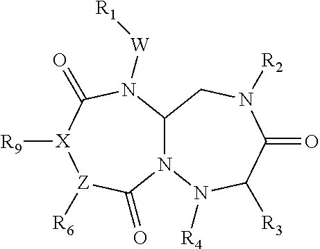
N12C(N([W][R1])C(=O)[X]([R9])[Z]([R6])C1=O)CN([R2])C(=O)C([R3])N2[R4]
